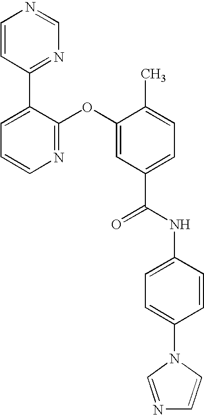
N1=C(OC2=CC(C(NC3=CC=C(N4C=NC=C4)C=C3)=O)=CC=C2C)C(C2=NC=NC=C2)=CC=C1
